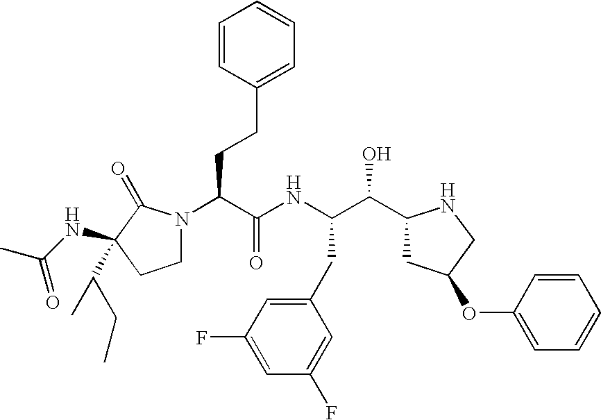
C(C(C1CC(OC2=CC=CC=C2)CN1)O)(NC(C(N1CCC(NC(C)=O)(C(C)CC)C1=O)CCC1=CC=CC=C1)=O)CC1=CC(F)=CC(F)=C1
